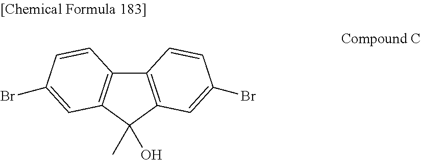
C12=C(C(C)(O)C3=C1C=CC(Br)=C3)C=C(Br)C=C2
